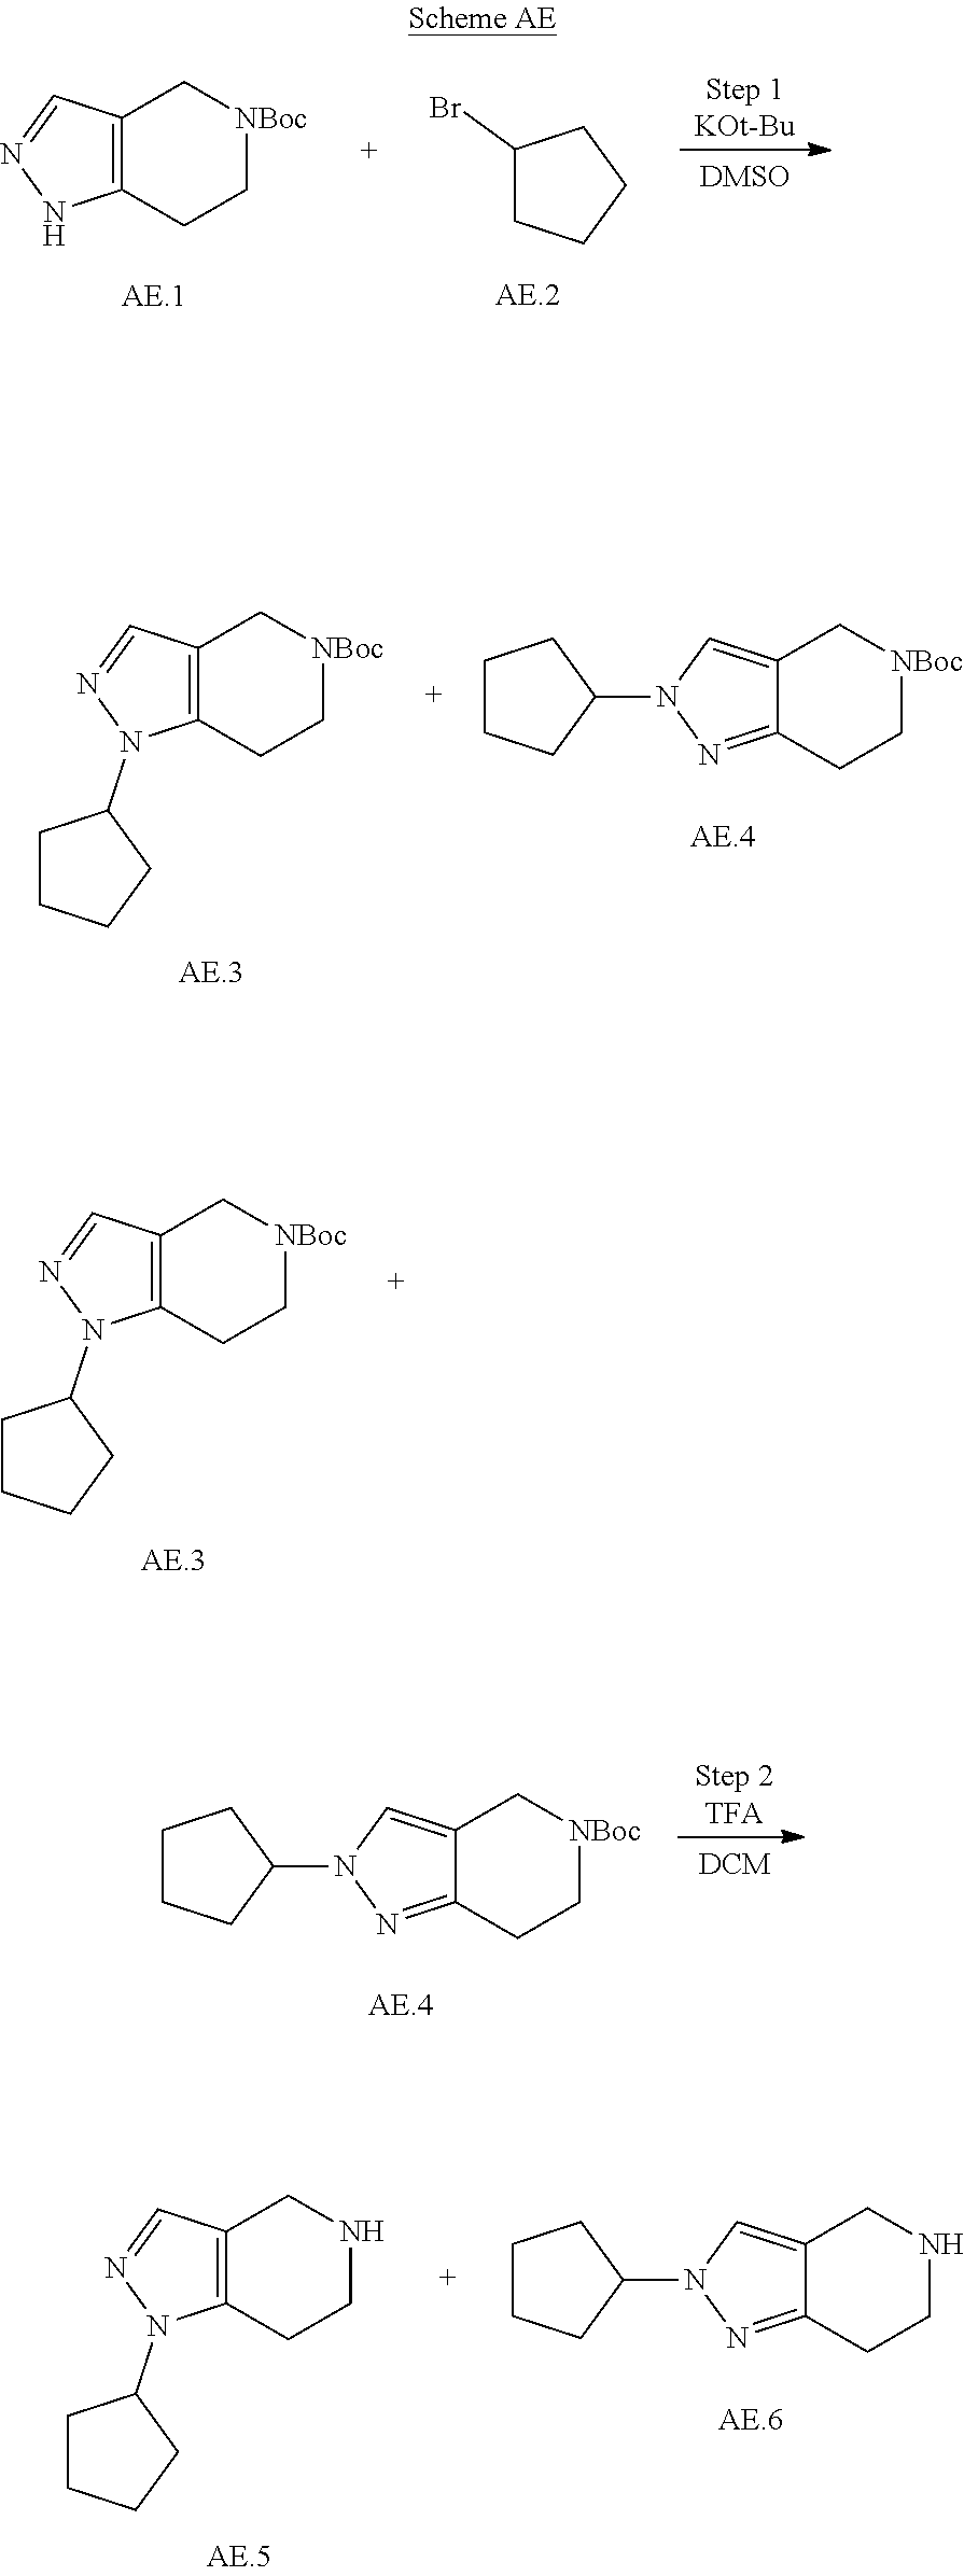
N1N=CC2=C1CC[NBoc]C2.C1(Br)CCCC1.C1=NN(C2CCCC2)C2=C1C[NBoc]CC2.C12=NN(C3CCCC3)C=C1C[NBoc]CC2.C1=NN(C2CCCC2)C2=C1C[NBoc]CC2.C12=NN(C3CCCC3)C=C1C[NBoc]CC2.C1=NN(C2CCCC2)C2=C1CNCC2.C12=NN(C3CCCC3)C=C1CNCC2
